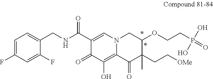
C1=C(F)C=C(F)C(CNC(C2=CN3C(=C(O)C2=O)C(=O)C(C)(CC[OMe])C(OCCP(=O)(O)O)C3)=O)=C1
